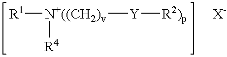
[R1][N+((CH2)v]([R4])[Y][R2)p].[X-]
